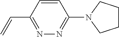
C1=CC(C=C)=NN=C1N1CCCC1
